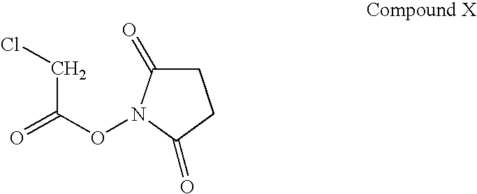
O=C(ON1C(=O)CCC1=O)CCl
